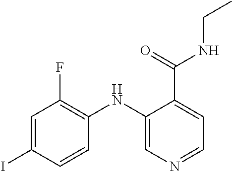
C1=C(I)C=CC(NC2=CN=CC=C2C(=O)NCC)=C1F
